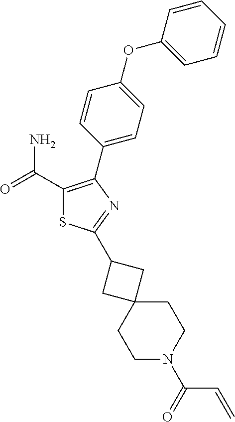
C1(C(=O)N)=C(C2=CC=C(OC3=CC=CC=C3)C=C2)N=C(C2CC3(C2)CCN(C(=O)C=C)CC3)S1
